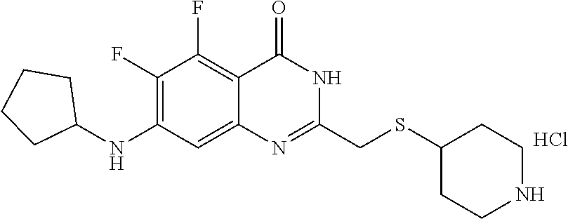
C1(NC2CCCC2)=C(F)C(F)=C2C(=C1)N=C(CSC1CCNCC1)NC2=O.Cl
